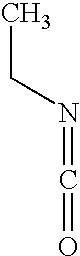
CCN=C=O
